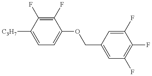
C1=C([C3H7])C(F)=C(F)C(OCC2=CC(F)=C(F)C(F)=C2)=C1
